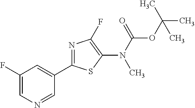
C1(N(C(=O)OC(C)(C)C)C)=C(F)N=C(C2=CC(F)=CN=C2)S1
